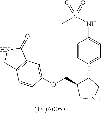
[(+/-)A0057].C12=C(C(=O)NC1)C=C(OCC1C(C3=CC=C(NS(C)(=O)=O)C=C3)CNC1)C=C2
